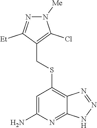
N1=C([Et])C(CSC2=C3C(=NC(N)=C2)NN=N3)=C(Cl)N1[Me]
